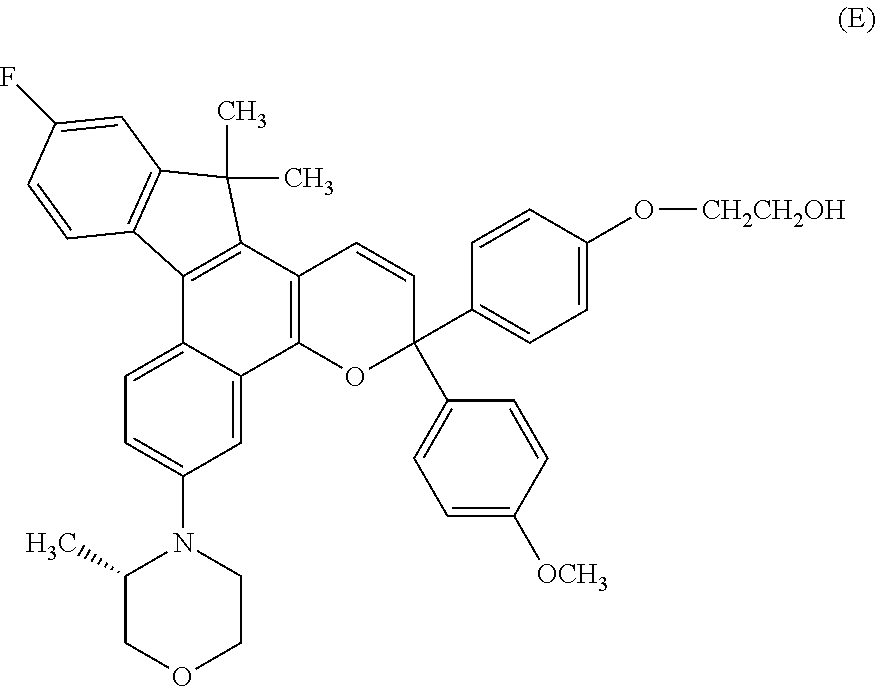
C1=C2C(=CC=C1N1CCOCC1C)C1=C(C3=C2OC(C2=CC=C(O[CH2CH2OH])C=C2)(C2=CC=C([OCH3])C=C2)C=C3)C(C)(C)C2=C1C=CC(F)=C2
